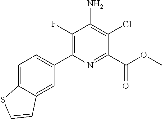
C1=C2C(=CC(C3=C(F)C(N)=C(Cl)C(C(OC)=O)=N3)=C1)C=CS2
